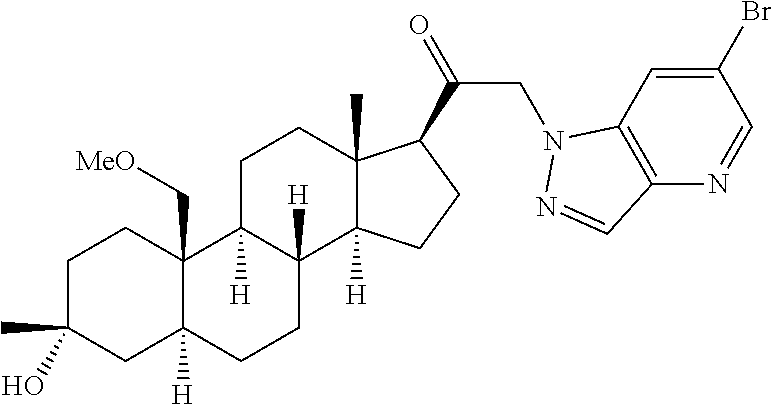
C1C(C)(O)CC2([H])C(C[MeO])(C1)C1([H])C([H])(CC2)C2([H])C(C)(CC1)C(C(=O)CN1C3=C(N=CC(Br)=C3)C=N1)CC2
